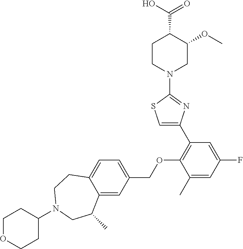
C1CN(C2=NC(C3=C(OCC4=CC=C5C(=C4)C(C)CN(C4CCOCC4)CC5)C(C)=CC(F)=C3)=CS2)CC(OC)C1C(O)=O
